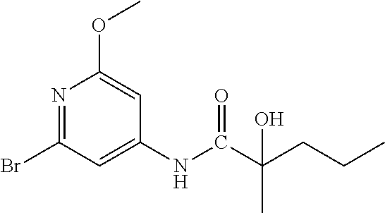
N1=C(Br)C=C(NC(C(CCC)(O)C)=O)C=C1OC
